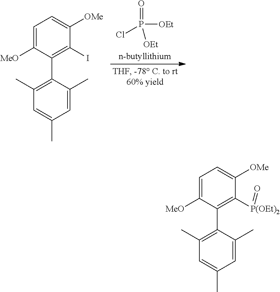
P([OEt])(Cl)([OEt])=O.C1=C([MeO])C(C2=C(C)C=C(C)C=C2C)=C(I)C([OMe])=C1.C1=C([MeO])C(C2=C(C)C=C(C)C=C2C)=C([P(OEt)2]=O)C([OMe])=C1
